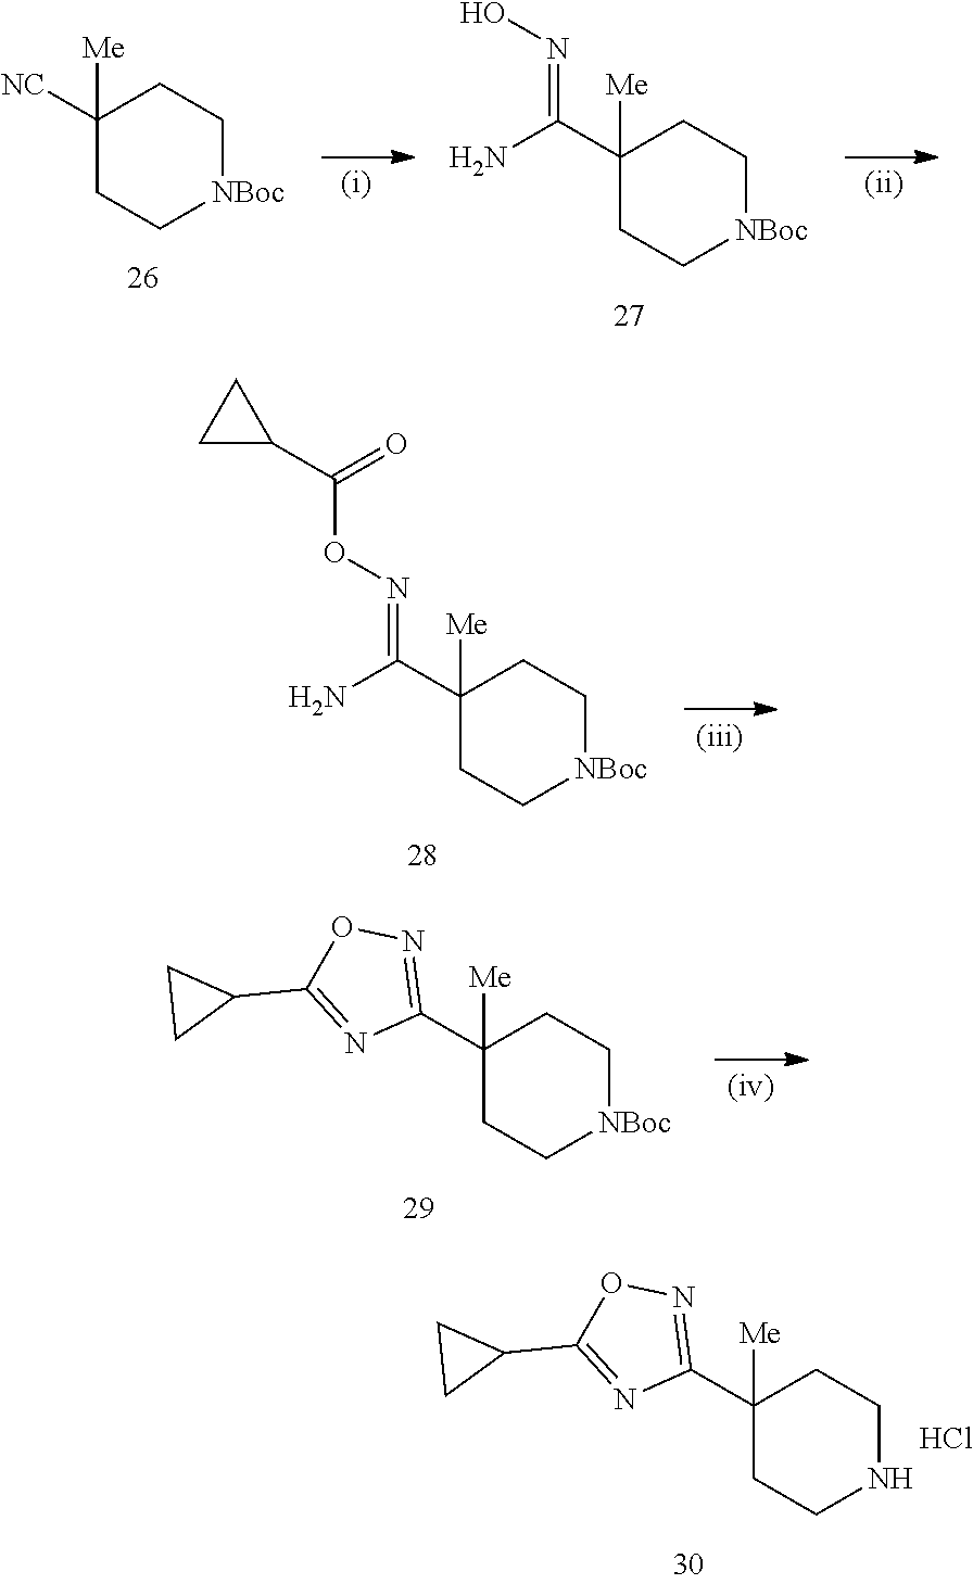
C1(C2=NOC(C3CC3)=N2)([Me])CCNCC1.Cl.C1(C(=NO)N)([Me])CC[NBoc]CC1.C1([NC])([Me])CC[NBoc]CC1.C1(C(=NOC(C2CC2)=O)N)([Me])CC[NBoc]CC1.C1(C2=NOC(C3CC3)=N2)([Me])CC[NBoc]CC1
